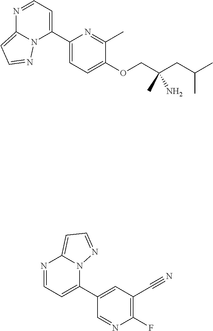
N1=CC=C(C2=CC=C(OCC(CC(C)C)(C)N)C(C)=N2)N2C1=CC=N2.N1=CC=C(C2=CC(C#N)=C(F)N=C2)N2C1=CC=N2
